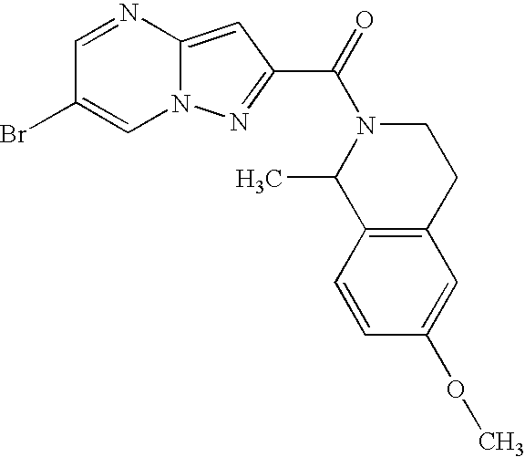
C1=NC2=CC(C(=O)N3C(C)C4=C(CC3)C=C(OC)C=C4)=NN2C=C1Br
